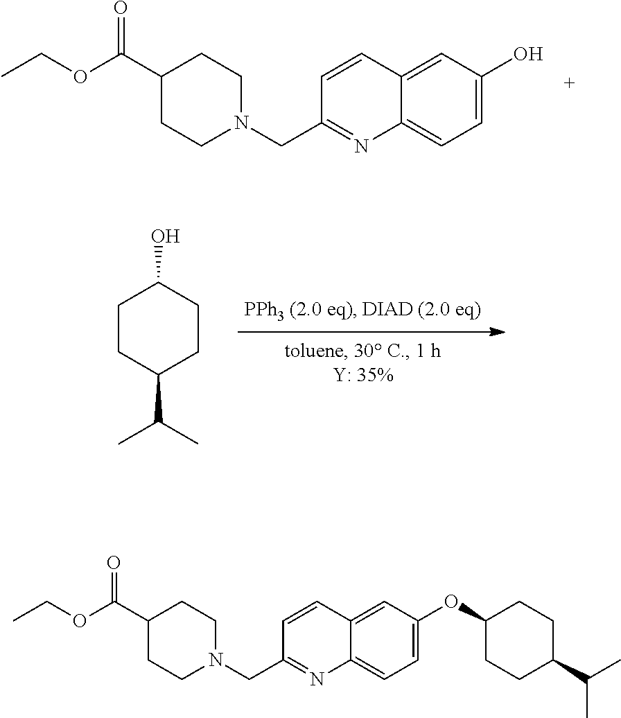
C1=C2C(=CC=C1O)N=C(CN1CCC(C(OCC)=O)CC1)C=C2.C1CC(C(C)C)CCC1O.C1=C2C(=CC=C1OC1CCC(C(C)C)CC1)N=C(CN1CCC(C(OCC)=O)CC1)C=C2
